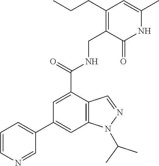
C1=C(C(=O)NCC2=C(CCC)C=C(C)NC2=O)C2=C(C=C1C1=CC=CN=C1)N(C(C)C)N=C2
